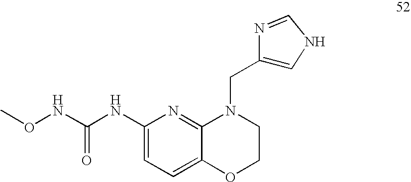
C1=C(NC(NOC)=O)N=C2C(=C1)OCCN2CC1=CNC=N1
